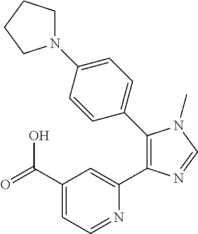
C1(C(=O)O)=CC=NC(C2=C(C3=CC=C(N4CCCC4)C=C3)N(C)C=N2)=C1
